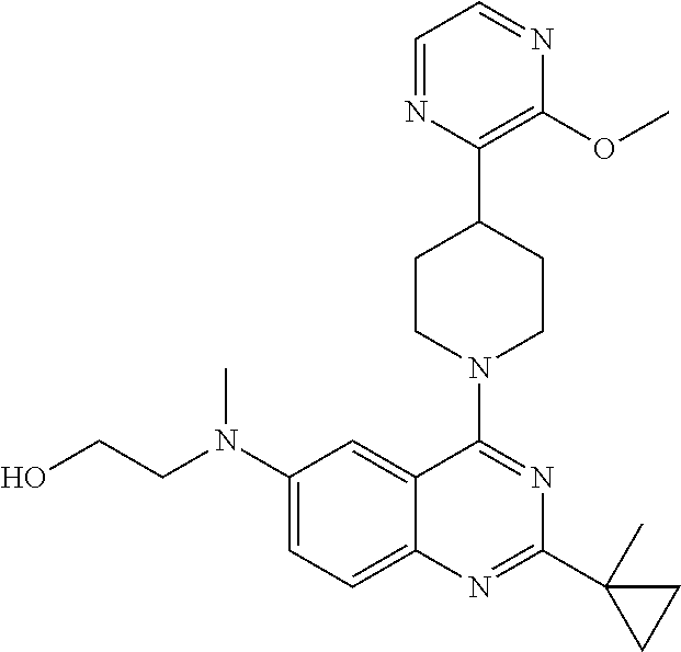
C12=CC=C(N(CCO)C)C=C1C(N1CCC(C3=C(OC)N=CC=N3)CC1)=NC(C1(C)CC1)=N2
